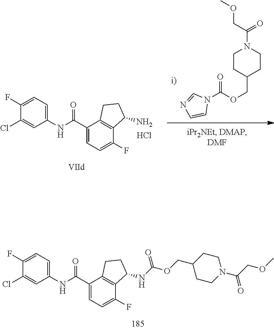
C1(Cl)=CC(NC(C2=CC=C(F)C3=C2CCC3NC(OCC2CCN(C(COC)=O)CC2)=O)=O)=CC=C1F.N1(C(OCC2CCN(C(COC)=O)CC2)=O)C=NC=C1.C1(Cl)=CC(NC(C2=CC=C(F)C3=C2CCC3N)=O)=CC=C1F.Cl
